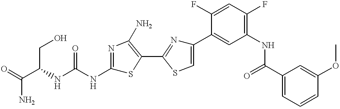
C(C(NC(NC1=NC(N)=C(C2=NC(C3=CC(NC(C4=CC=CC(OC)=C4)=O)=C(F)C=C3F)=CS2)S1)=O)CO)(N)=O
